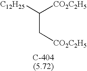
C(C[CO2C2H5])([CO2C2H5])[C12H25]
